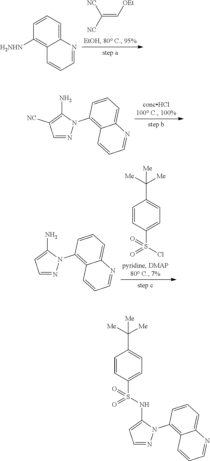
C(=C[OEt])([NC])[NC].C1=CC=C2C(=C1[H2NHN])C=CC=N2.C1=NN(C2=C3C(=CC=C2)N=CC=C3)C(N)=C1[NC].C1=CC(S(Cl)(=O)=O)=CC=C1C([Me])([Me])[Me].C1=NN(C2=C3C(=CC=C2)N=CC=C3)C(N)=C1.C1=NN(C2=C3C(=CC=C2)N=CC=C3)C(NS(C2=CC=C(C([Me])([Me])[Me])C=C2)(=O)=O)=C1
